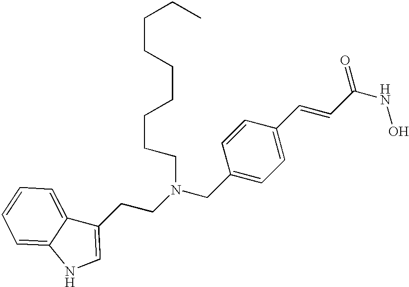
C1(CN(CCC2=CNC3=CC=CC=C23)CCCCCCCCC)=CC=C(C=CC(NO)=O)C=C1
